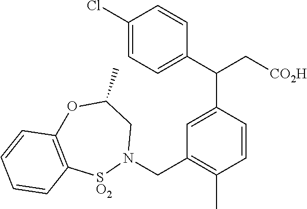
C1=C(C(C2=CC=C(Cl)C=C2)C[CO2H])C=CC(C)=C1CN1CC(C)OC2=C([SO2]1)C=CC=C2
